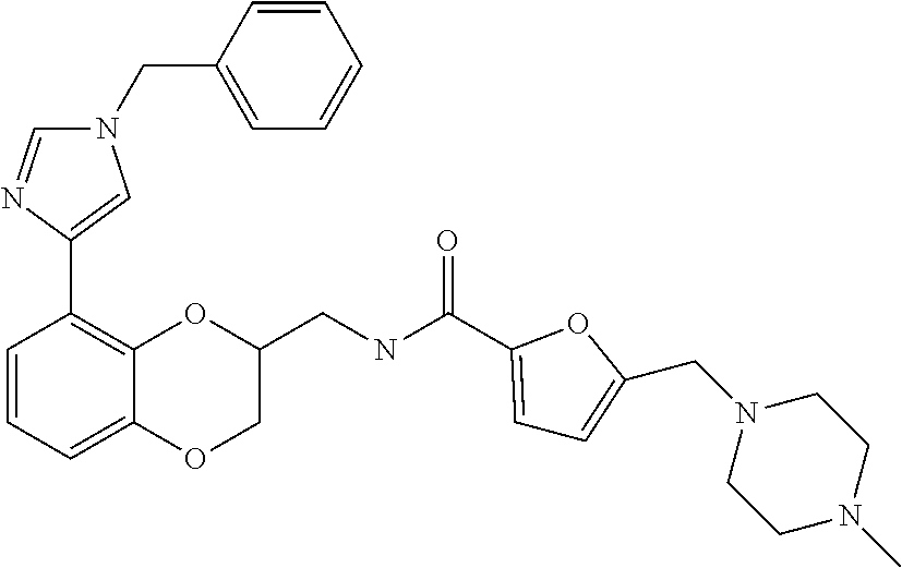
C1=CC=C2C(=C1C1=CN(CC3=CC=CC=C3)C=N1)OC(CNC(=O)C1=CC=C(CN3CCN(C)CC3)O1)CO2
